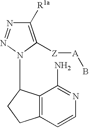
C1([R1a])=C([Z][A]B)N(C2C3=C(CC2)C=CN=C3N)N=N1
